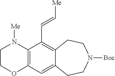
C12=C(N([Me])CCO1)C(C=C[Me])=C1C(=C2)CCN([Boc])CC1
